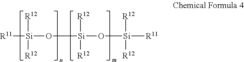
[R11][Si](O[Si](O[Si]([R11])([R12])[R12])([R12])[R12])([R12])[R12]
